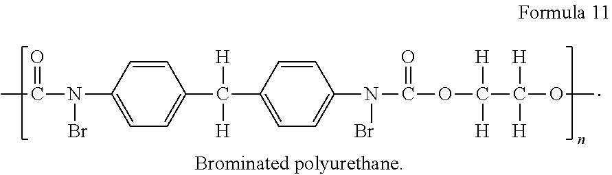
CC(N(C1=CC=C(C(C2=CC=C(N(C(OC(C(OC)([H])[H])([H])[H])=O)Br)C=C2)([H])[H])C=C1)Br)=O
